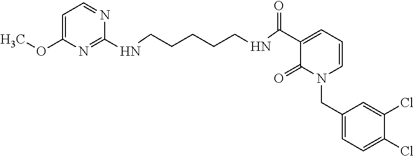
C1=C(OC)N=C(NCCCCCNC(C2=CC=CN(CC3=CC=C(Cl)C(Cl)=C3)C2=O)=O)N=C1
